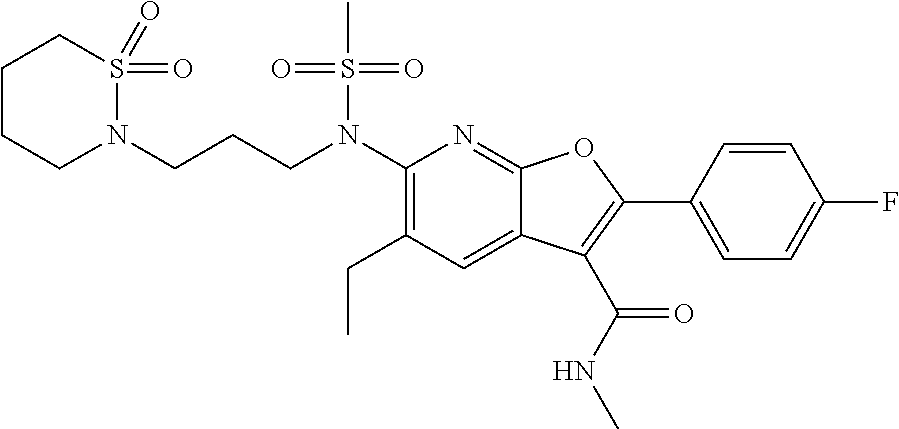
N(C1=C(CC)C=C2C(=N1)OC(C1=CC=C(F)C=C1)=C2C(NC)=O)(S(C)(=O)=O)CCCN1S(=O)(=O)CCCC1
